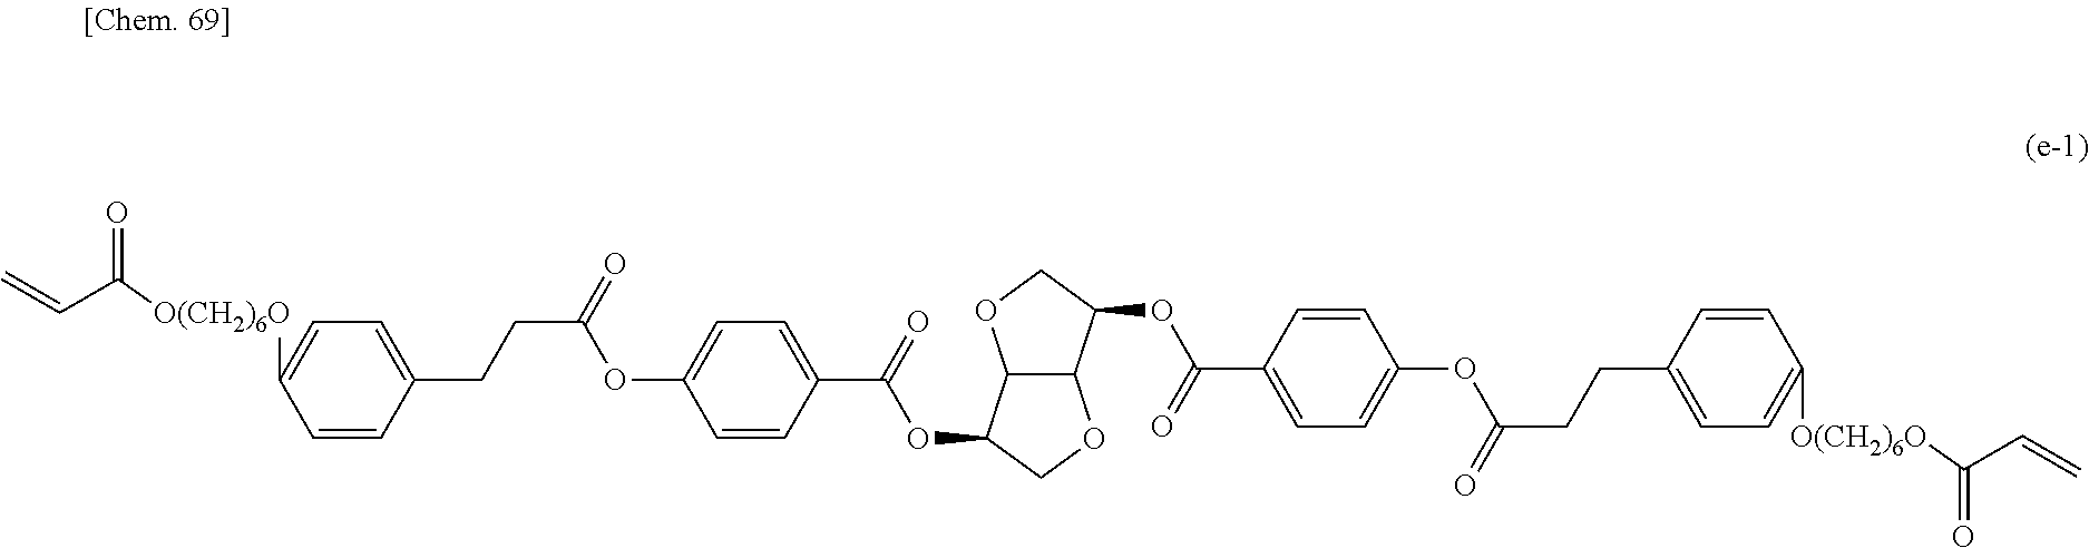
C12C(C(OC(C3=CC=C(OC(CCC4=CC=C([O(CH2)6O]C(=O)C=C)C=C4)=O)C=C3)=O)CO1)OCC2OC(C1=CC=C(OC(CCC2=CC=C([O(CH2)6O]C(=O)C=C)C=C2)=O)C=C1)=O
